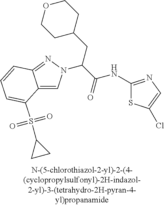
C12=CN(C(C(=O)NC3=NC=C(Cl)S3)CC3CCOCC3)N=C1C=CC=C2S(=O)(=O)C1CC1
